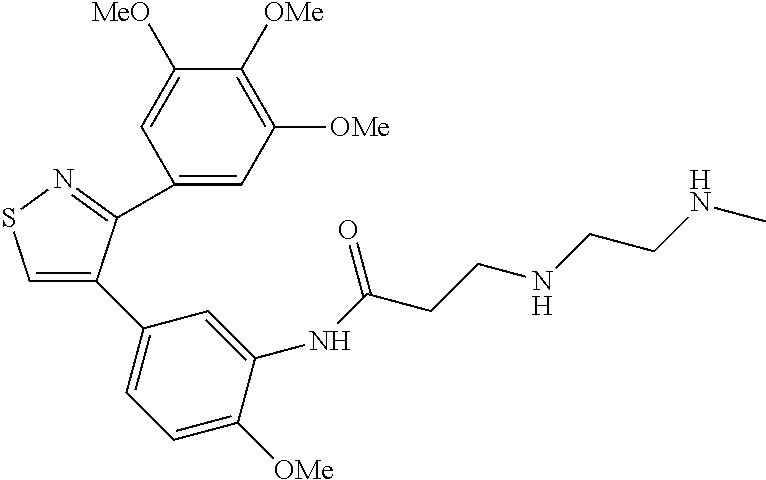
C1(C2=CSN=C2C2=CC([OMe])=C([OMe])C([MeO])=C2)=CC=C([OMe])C(NC(CCNCCNC)=O)=C1
